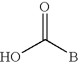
OC(B)=O
